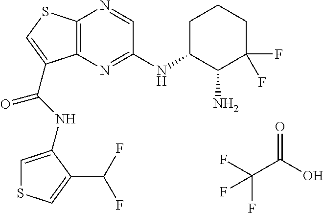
C12=C(N=C(NC3CCCC(F)(F)C3N)C=N1)C(C(=O)NC1=CSC=C1C(F)F)=CS2.C(C(O)=O)(F)(F)F
